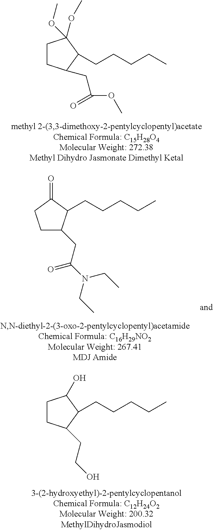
C1CC(CC(OC)=O)C(CCCCC)C1(OC)OC.C1CC(CCO)C(CCCCC)C1O.C1C(CC(N(CC)CC)=O)C(CCCCC)C(=O)C1
